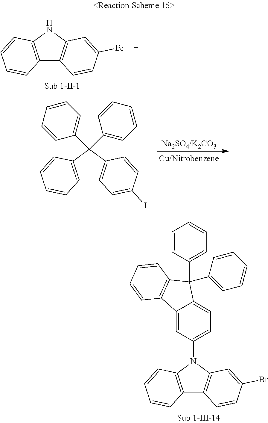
C12=C(NC3=C1C=CC(Br)=C3)C=CC=C2.C12=C(N(C3=CC=C4C(=C3)C3=C(C4(C4=CC=CC=C4)C4=CC=CC=C4)C=CC=C3)C3=C1C=CC(Br)=C3)C=CC=C2.C12=C(C(C3=CC=CC=C3)(C3=CC=CC=C3)C3=C1C=C(I)C=C3)C=CC=C2
